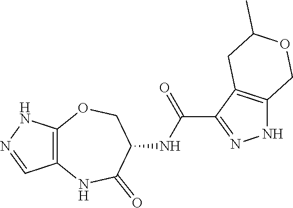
C12=C(OCC(NC(=O)C3=NNC4=C3CC(C)OC4)C(=O)N1)NN=C2
